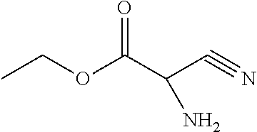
CCOC(C(C#N)N)=O
